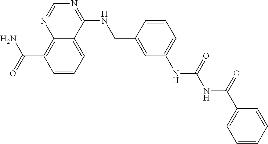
C(C1=C2N=CN=C(NCC3=CC(NC(=O)NC(C4=CC=CC=C4)=O)=CC=C3)C2=CC=C1)(N)=O
